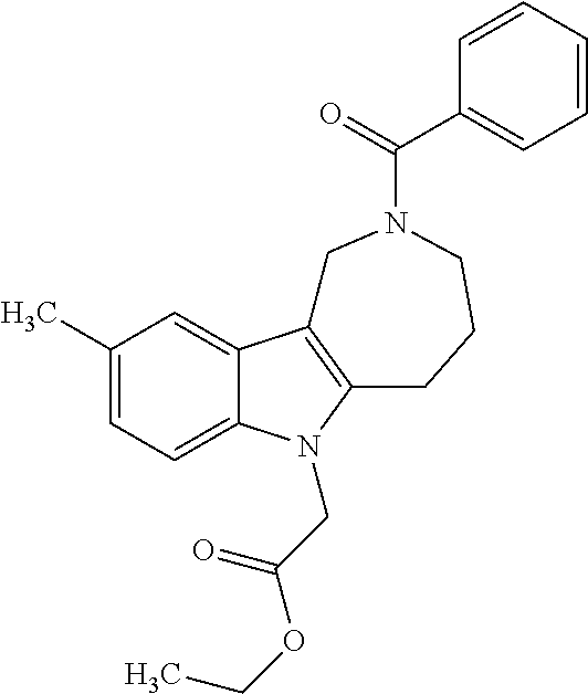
C1(C)=CC=C2C(=C1)C1=C(N2CC(OCC)=O)CCCN(C(=O)C2=CC=CC=C2)C1
